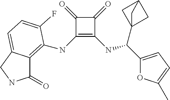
C1(NC2=C3C(=O)NCC3=CC=C2F)=C(NC(C2=CC=C(C)O2)C23CC(C2)C3)C(=O)C1=O
